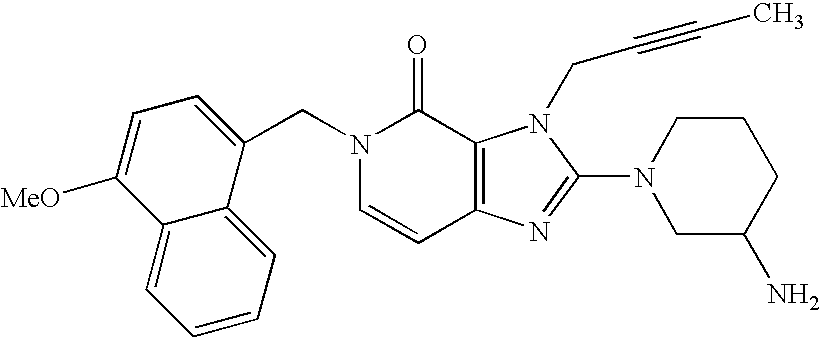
C(N1C=CC2=C(C1=O)N(CC#CC)C(N1CC(N)CCC1)=N2)C1=CC=C([MeO])C2=CC=CC=C12
